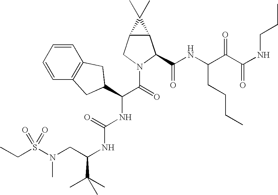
C1=CC=CC2=C1CC(C(C(=O)N1CC3C(C1C(NC(C(C(NCCC)=O)=O)CCCC)=O)C3(C)C)NC(NC(C(C)(C)C)CN(S(CC)(=O)=O)C)=O)C2
